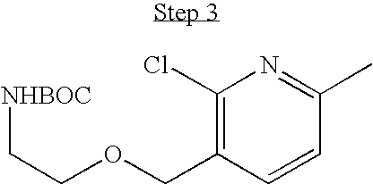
C1(Cl)=C(COCC[NHBOC])C=CC(C)=N1
